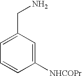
C1=CC([NHCOPr])=CC(CN)=C1
